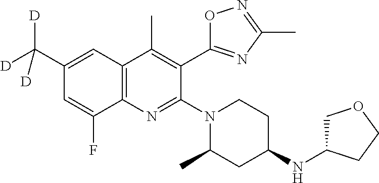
C1(C([D])([D])[D])=CC2=C(N=C(N3CCC(NC4COCC4)CC3C)C(C3=NC(C)=NO3)=C2C)C(F)=C1
